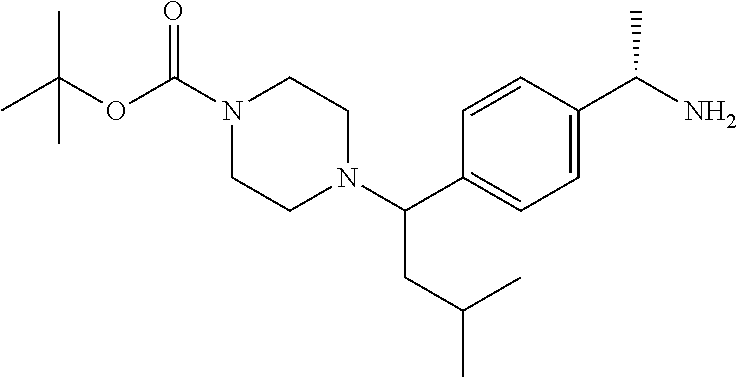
C1(C(N2CCN(C(OC(C)(C)C)=O)CC2)CC(C)C)=CC=C(C(N)C)C=C1
